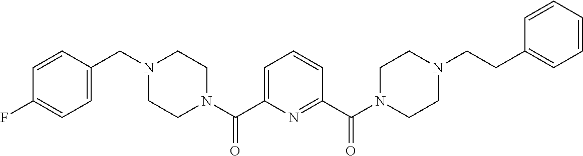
C1CN(C(C2=CC=CC(C(N3CCN(CCC4=CC=CC=C4)CC3)=O)=N2)=O)CCN1CC1=CC=C(F)C=C1
